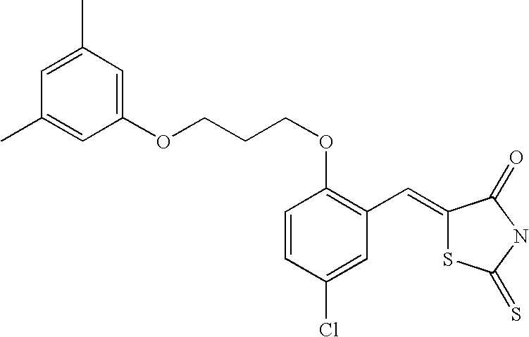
C1=C(C)C=C(OCCCOC2=C(C=C3SC(=S)NC3=O)C=C(Cl)C=C2)C=C1C
